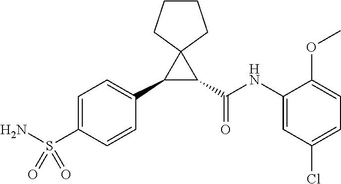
C1(C2=CC=C(S(N)(=O)=O)C=C2)C(C(NC2=CC(Cl)=CC=C2OC)=O)C12CCCC2
